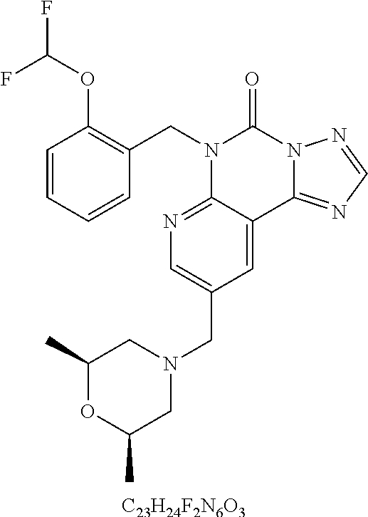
[C23H24F2N6O3].C1=CC(OC(F)F)=C(CN2C3=NC=C(CN4CC(C)OC(C)C4)C=C3C3=NC=NN3C2=O)C=C1
